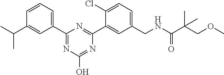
C1(C2=CC=CC(C(C)C)=C2)=NC(O)=NC(C2=CC(CNC(C(COC)(C)C)=O)=CC=C2Cl)=N1
